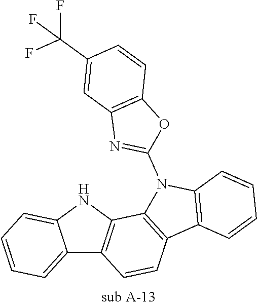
C12=CC=CC=C1NC1=C2C=CC2=C1N(C1=NC3=C(O1)C=CC(C(F)(F)F)=C3)C1=C2C=CC=C1.[sub A-13]
